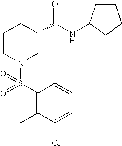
C1=CC(S(=O)(N2CC(C(NC3CCCC3)=O)CCC2)=O)=C(C)C(Cl)=C1
